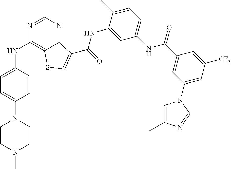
C1=NC(NC2=CC=C(N3CCN(C)CC3)C=C2)=C2C(=N1)C(C(NC1=CC(NC(C3=CC(N4C=C(C)N=C4)=CC([CF3])=C3)=O)=CC=C1C)=O)=CS2
